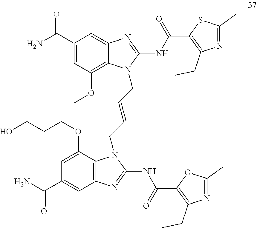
C1(C(N)=O)=CC(OC)=C2C(=C1)N=C(NC(C1=C(CC)N=C(C)S1)=O)N2CC=CCN1C2=C(C=C(C(N)=O)C=C2OCCCO)N=C1NC(C1=C(CC)N=C(C)O1)=O
